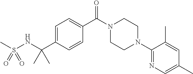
C1=C(C(NS(C)(=O)=O)(C)C)C=CC(C(N2CCN(C3=NC=C(C)C=C3C)CC2)=O)=C1
